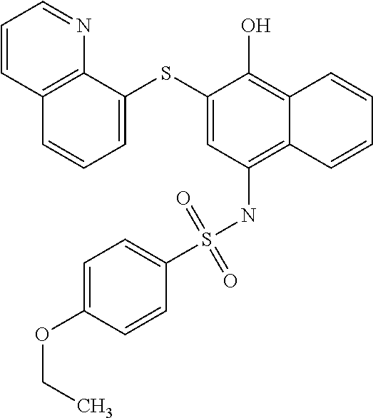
C12=C(NS(C3=CC=C(OCC)C=C3)(=O)=O)C=C(SC3=CC=CC4=C3N=CC=C4)C(O)=C1C=CC=C2
